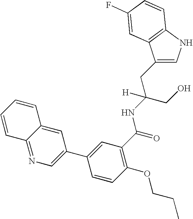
C1(CC(CO)(NC(=O)C2=C(OCCC)C=CC(C3=CN=C4C(=C3)C=CC=C4)=C2)[H])=CNC2=C1C=C(F)C=C2
